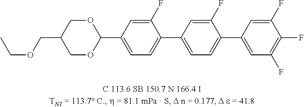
O1CC(COCC)COC1C1=CC=C(C2=CC=C(C3=CC(F)=C(F)C(F)=C3)C(F)=C2)C(F)=C1
